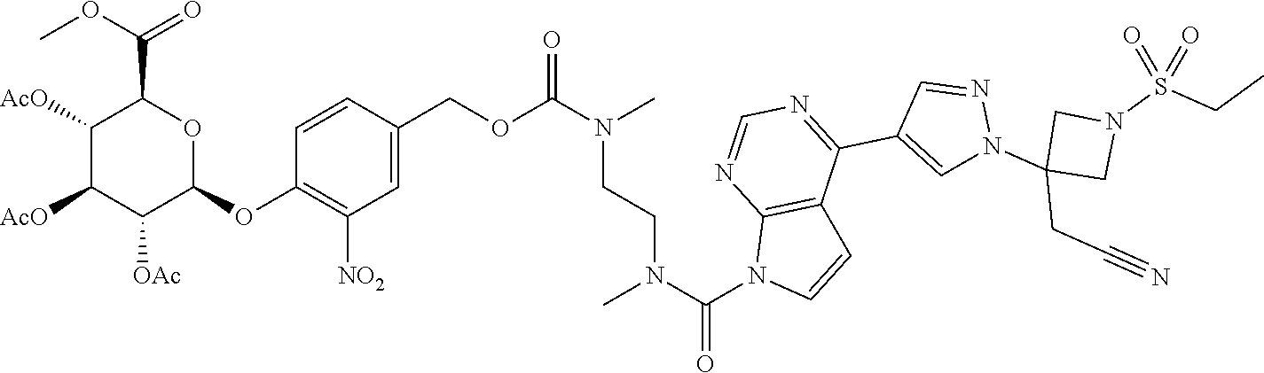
C1=NN(C2(CC#N)CN(S(CC)(=O)=O)C2)C=C1C1=NC=NC2=C1C=CN2C(N(CCN(C(OCC1=CC([NO2])=C(OC2OC(C(OC)=O)C([AcO])C([AcO])C2[OAc])C=C1)=O)C)C)=O
